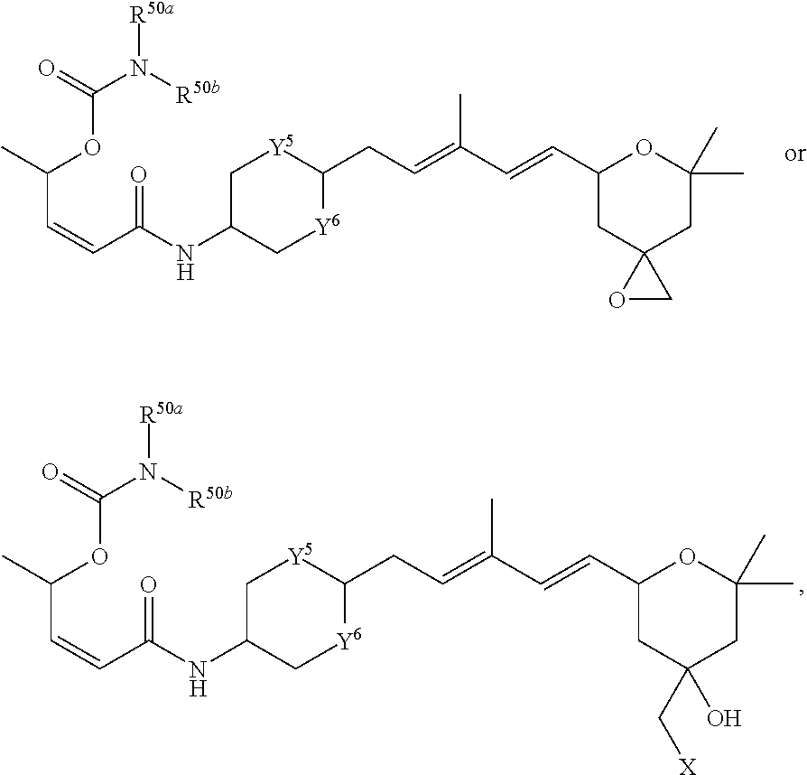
O=C(N([R50b])[R50a])OC(C=CC(NC1C[Y6]C(CC=C(C=CC2CC3(CC(C)(C)O2)OC3)C)[Y5]C1)=O)C.O=C(N([R50b])[R50a])OC(C=CC(NC1C[Y6]C(CC=C(C=CC2CC(C[X])(O)CC(C)(C)O2)C)[Y5]C1)=O)C
